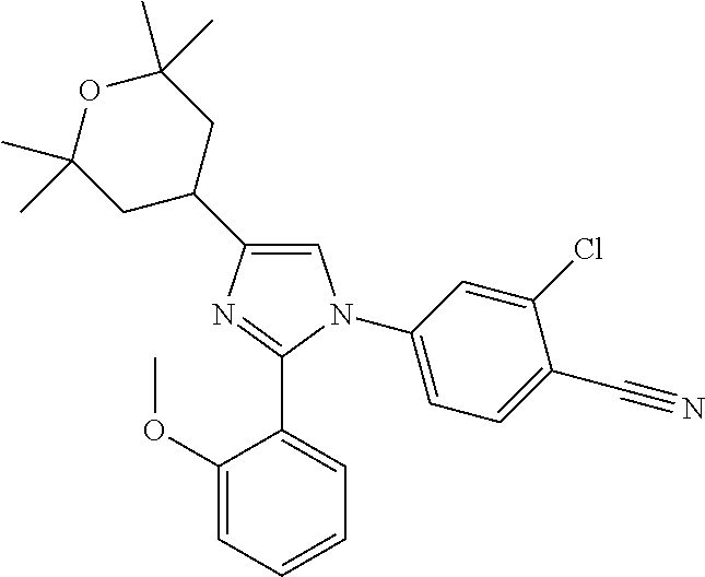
C1(C2CC(C)(C)OC(C)(C)C2)=CN(C2=CC=C(C#N)C(Cl)=C2)C(C2=CC=CC=C2OC)=N1
